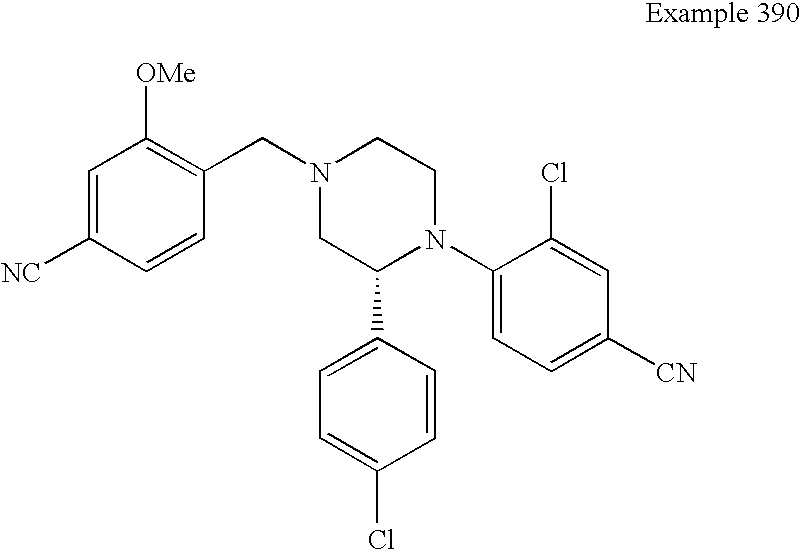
C1=C([NC])C=CC(CN2CC(C3=CC=C(Cl)C=C3)N(C3=CC=C([CN])C=C3Cl)CC2)=C1[OMe]
